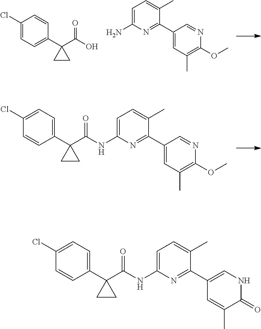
C1(Cl)=CC=C(C2(C(O)=O)CC2)C=C1.C1=C(N)N=C(C2=CC(C)=C(OC)N=C2)C(C)=C1.C1(Cl)=CC=C(C2(C(=O)NC3=CC=C(C)C(C4=CC(C)=C(OC)N=C4)=N3)CC2)C=C1.C1(Cl)=CC=C(C2(C(=O)NC3=CC=C(C)C(C4=CNC(=O)C(C)=C4)=N3)CC2)C=C1
